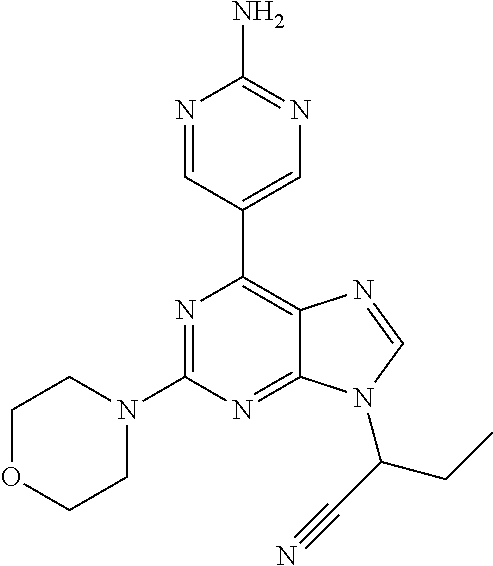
N1=CC(C2=C3C(=NC(N4CCOCC4)=N2)N(C(CC)C#N)C=N3)=CN=C1N
